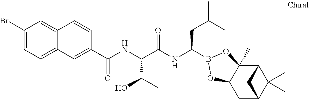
C1(C(NC(C(NC(CC(C)C)B2OC3(C)C4C(C)(C)C(CC3O2)C4)=O)C(C)O)=O)=CC2=CC=C(Br)C=C2C=C1
